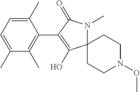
C12(N(C)C(=O)C(C3=C(C)C(C)=CC=C3C)=C1O)CCN(OC)CC2
